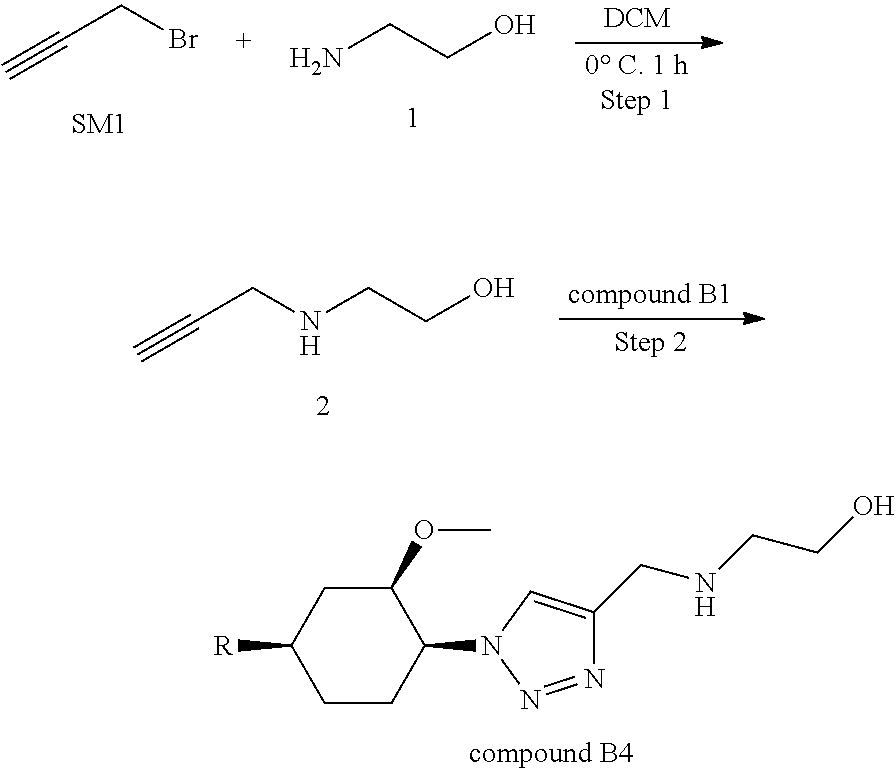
C1(OC)CC([R])CCC1N1N=NC(CNCCO)=C1.C(CBr)#C.NCCO.C(CNCCO)#C
